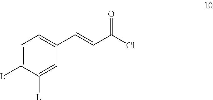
C1=C([L])C([L])=CC(C=CC(=O)Cl)=C1
